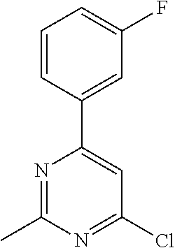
C1=CC(C2=CC(Cl)=NC(C)=N2)=CC(F)=C1
